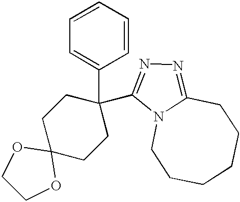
C1=CC=C(C2(C3=NN=C4N3CCCCCC4)CCC3(CC2)OCCO3)C=C1
